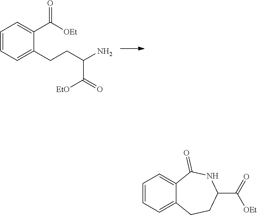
C1=C(CCC(C(=O)[EtO])N)C(C(=O)[OEt])=CC=C1.C1=CC=C2C(=O)NC(C(=O)[OEt])CCC2=C1
